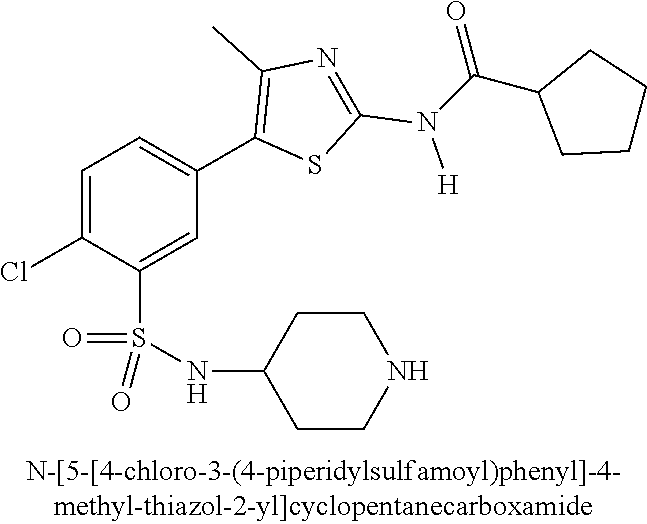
C1=C(Cl)C(S(NC2CCNCC2)(=O)=O)=CC(C2=C(C)N=C(N([H])C(C3CCCC3)=O)S2)=C1
